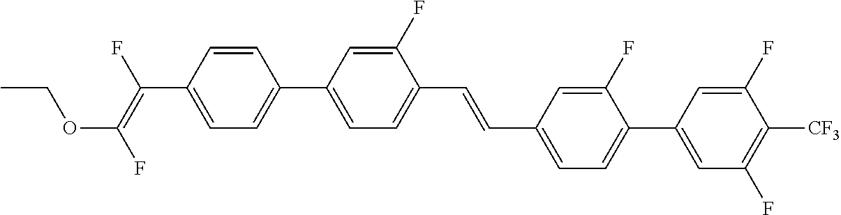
C1=CC(C(=C(F)OCC)F)=CC=C1C1=CC=C(C=CC2=CC=C(C3=CC(F)=C([CF3])C(F)=C3)C(F)=C2)C(F)=C1
